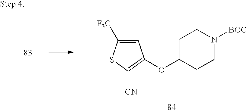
C1=C([F3C])SC([CN])=C1OC1CCN([BOC])CC1
